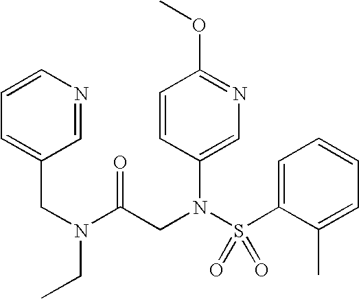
C(N(CC)C(CN(C1=CN=C(OC)C=C1)S(C1=CC=CC=C1C)(=O)=O)=O)C1=CC=CN=C1
